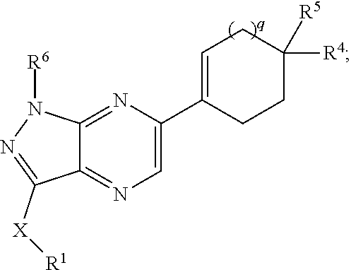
C1CC(C2=CN=C3C(=N2)N([R6])N=C3[X][R1])=CCC1([R5])[R4]
